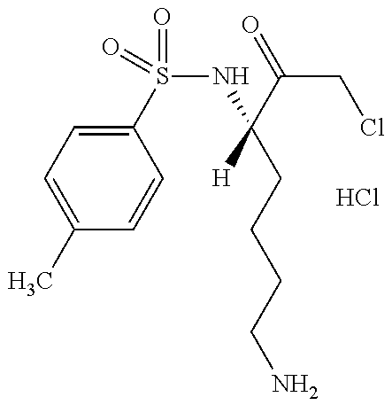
C1(C)=CC=C(S(=O)(=O)NC(CCCCN)([H])C(CCl)=O)C=C1.Cl
